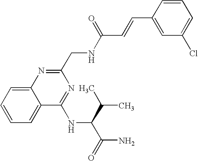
C12=CC=CC=C1N=C(CNC(C=CC1=CC(Cl)=CC=C1)=O)N=C2NC(C(C)C)C(=O)N
